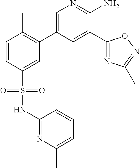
C1=CC(S(NC2=NC(C)=CC=C2)(=O)=O)=CC(C2=CN=C(N)C(C3=NC(C)=NO3)=C2)=C1C
